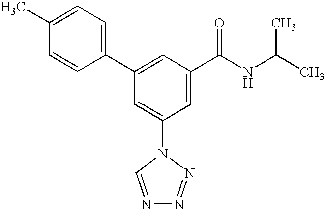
C1(C2=CC(C(NC(C)C)=O)=CC(N3C=NN=N3)=C2)=CC=C(C)C=C1
